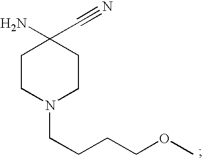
C(CCCN1CCC(N)(C#N)CC1)OC
